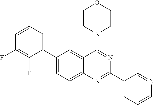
C1(C2=CC=CC(F)=C2F)=CC=C2C(=C1)C(N1CCOCC1)=NC(C1=CC=CN=C1)=N2
